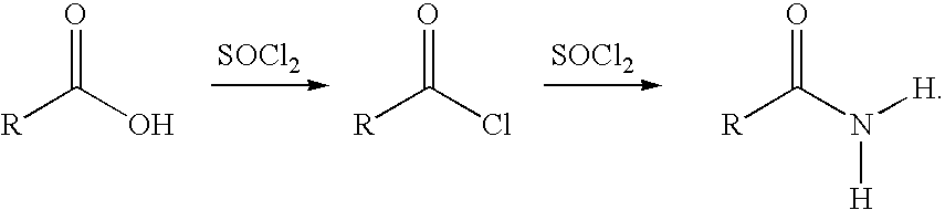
O=C([R])O.[SOCl2].O=C([R])Cl.[SOCl2].O=C([R])N([H])[H]
